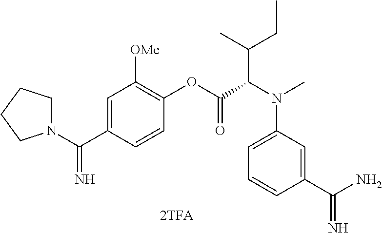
N1(C(C2=CC([OMe])=C(OC(C(N(C)C3=CC=CC(C(N)=N)=C3)C(C)CC)=O)C=C2)=N)CCCC1
